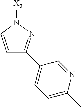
C1=CN([X2])N=C1C1=CC=C(C)N=C1
